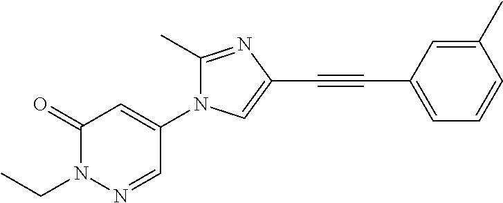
C1(=O)N(CC)N=CC(N2C(C)=NC(C#CC3=CC=CC(C)=C3)=C2)=C1
